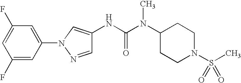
C1(F)=CC(N2C=C(NC(=O)N(C)C3CCN(S(C)(=O)=O)CC3)C=N2)=CC(F)=C1
